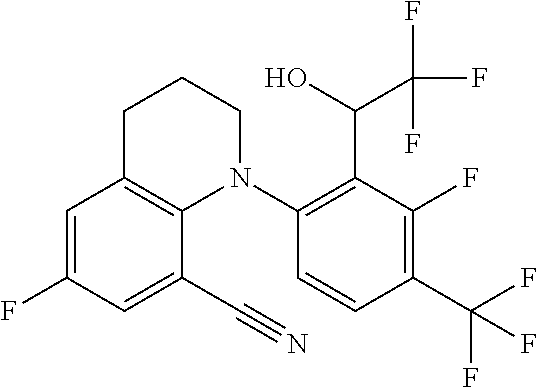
C1=C(F)C=C(C#N)C2=C1CCCN2C1=C(C(O)C(F)(F)F)C(F)=C(C(F)(F)F)C=C1
